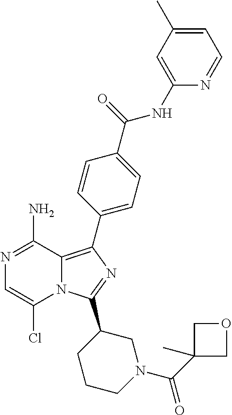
N12C(=C(C3=CC=C(C(=O)NC4=CC(C)=CC=N4)C=C3)N=C1C1CCCN(C(C3(C)COC3)=O)C1)C(N)=NC=C2Cl
